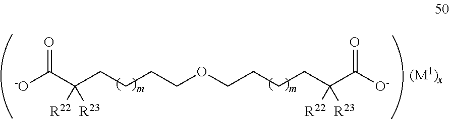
[O-]C(C(CCCCOCCCCC(C([-O])=O)([R22])[R23])([R22])[R23])=O
